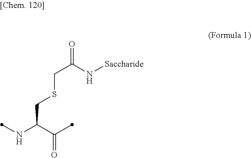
N(C(C(=O)C)CSCC(=O)N[Saccharide])C
